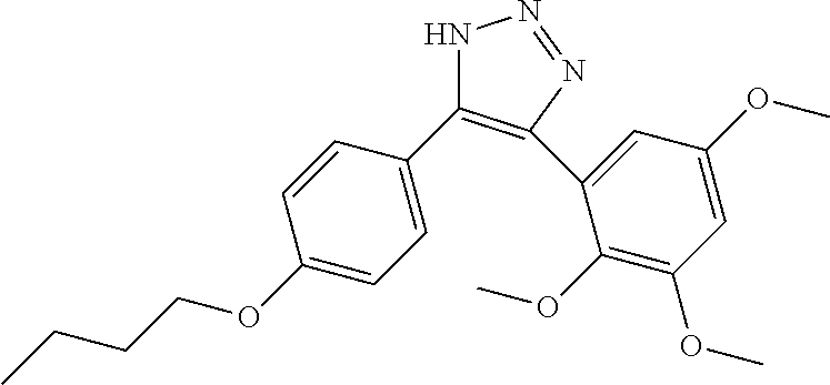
N1C(C2=CC=C(OCCCC)C=C2)=C(C2=CC(OC)=CC(OC)=C2OC)N=N1
